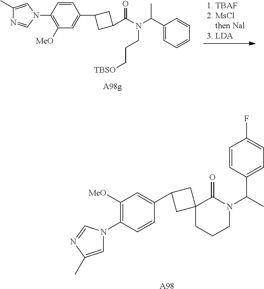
C1([MeO])=C(N2C=C(C)N=C2)C=CC(C2CC3(C2)CCCN(C(C)C2=CC=C(F)C=C2)C3=O)=C1.[A98].C1(N2C=C(C)N=C2)=C([MeO])C=C(C2CC(C(N(C(C3=CC=CC=C3)C)CCC[TBSO])=O)C2)C=C1
